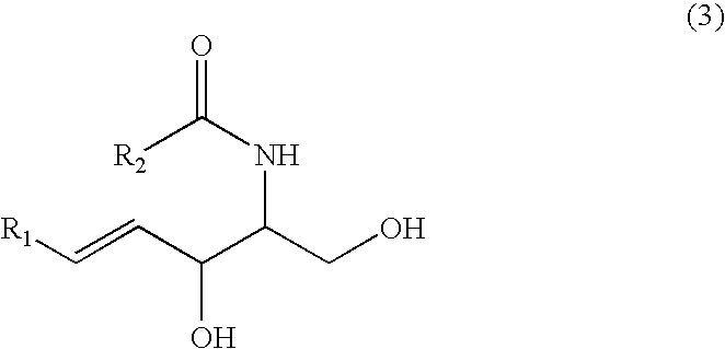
C(=CC(C(CO)NC([R2])=O)O)[R1]
